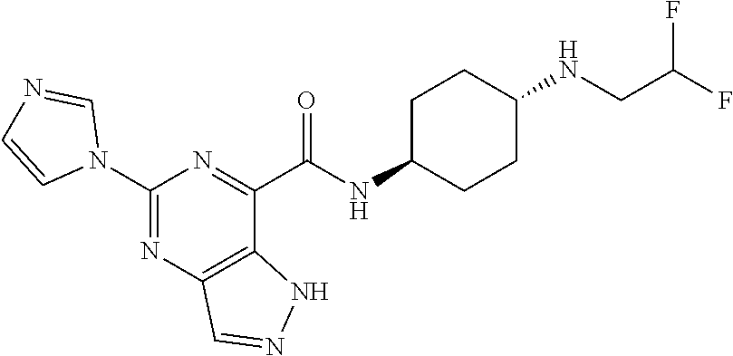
C1(N2C=NC=C2)=NC2=C(C(C(NC3CCC(NCC(F)F)CC3)=O)=N1)NN=C2
